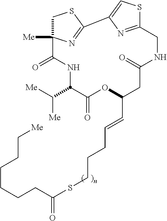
O=C1NCC2=NC(=CS2)C2=NC([Me])(C(=O)NC(C([Me])[Me])C(=O)OC(C=CCCCSC(=O)CCCCCC[Me])C1)CS2
